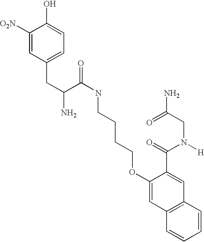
C(C(C(NCCCCOC1=CC2=C(C=C1C(=O)N([H])CC(N)=O)C=CC=C2)=O)N)C1=CC=C(O)C([O2N])=C1
